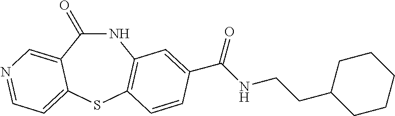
N1C(=O)C2=CN=CC=C2SC2=C1C=C(C(NCCC1CCCCC1)=O)C=C2
